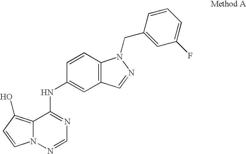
C12=C(O)C=CN1N=CN=C2NC1=CC2=C(C=C1)N(CC1=CC(F)=CC=C1)N=C2
